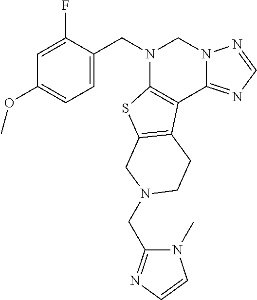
C1=C(CN2C3=C(C4=NC=NN4C2)C2=C(S3)CN(CC3=NC=CN3C)CC2)C(F)=CC(OC)=C1
